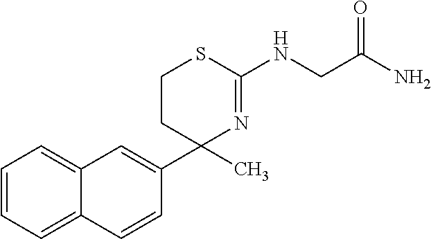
C1(C)(C2=CC3=CC=CC=C3C=C2)N=C(NCC(N)=O)SCC1
